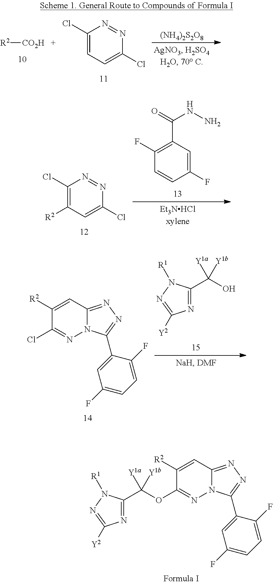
[R2][CO2H].C1(Cl)=CC=C(Cl)N=N1.[(NH4)2S2O8].C1(Cl)=C([R2])C=C(Cl)N=N1.C1(C(=O)NN)=C(F)C=CC(F)=C1.C1([R2])=CC2=NN=C(C3=CC(F)=CC=C3F)N2N=C1Cl.N1=C(C(O)([Y1a])[Y1b])N([R1])N=C1[Y2].C1([R2])=CC2=NN=C(C3=CC(F)=CC=C3F)N2N=C1OC(C1=NC([Y2])=NN1[R1])([Y1a])[Y1b]
